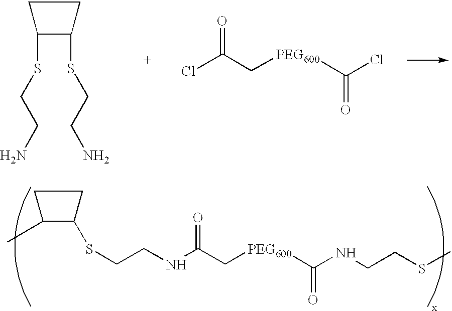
C1(SCCN)C(SCCN)CC1.ClC(C[PEG600]C(Cl)=O)=O.C1(C)C(SCCNC(C[PEG600]C(NCCSC)=O)=O)CC1
